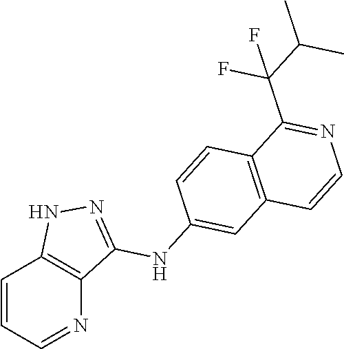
C1=CC=NC2=C1NN=C2NC1=CC2=C(C=C1)C(C(C(C)C)(F)F)=NC=C2
